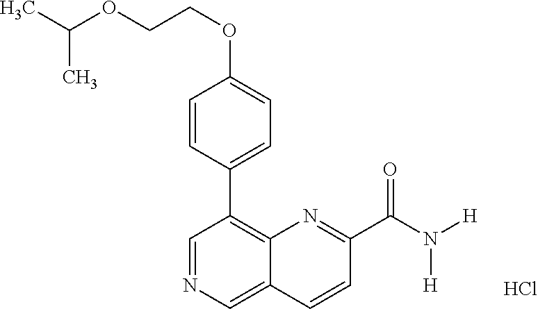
C1(OCCOC(C)C)=CC=C(C2=C3C(=CN=C2)C=CC(C(N([H])[H])=O)=N3)C=C1.Cl
